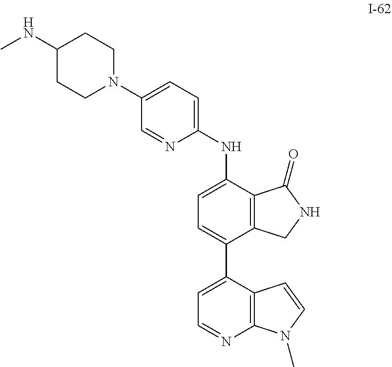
C12=C(C(C3=CC=NC4=C3C=CN4C)=CC=C1NC1=CC=C(N3CCC(NC)CC3)C=N1)CNC2=O
